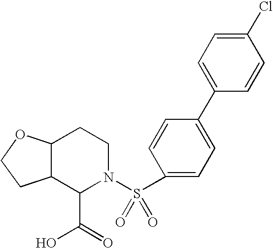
C12C(C(C(=O)O)N(S(C3=CC=C(C4=CC=C(Cl)C=C4)C=C3)(=O)=O)CC1)CCO2
